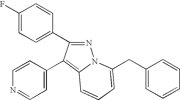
C1=CC(C2=C3N(N=C2C2=CC=C(F)C=C2)C(CC2=CC=CC=C2)=CC=C3)=CC=N1
